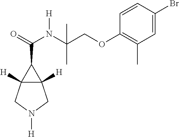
C12([H])C([H])(CN([H])C1)C2C(=O)N([H])C(COC1=C(C)C=C(Br)C=C1)(C)C
